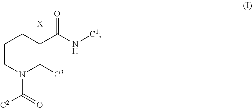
C1CN(C([C2])=O)C([C3])C(C(N[C1])=O)([X])C1
